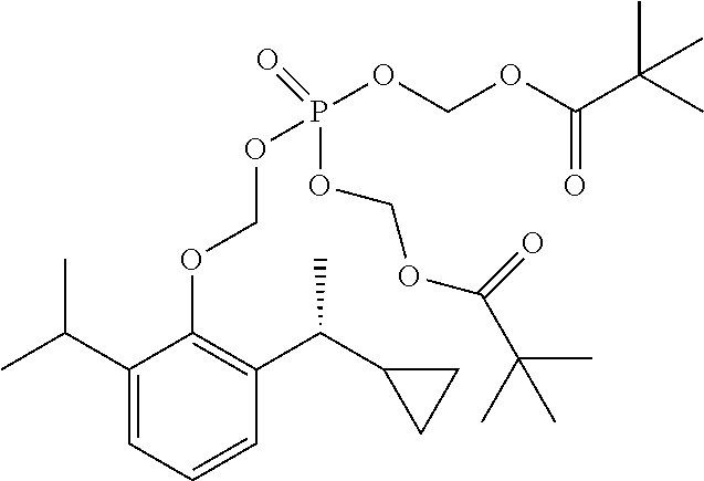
C1(C(C)C)=CC=CC(C(C2CC2)C)=C1OCOP(OCOC(C(C)(C)C)=O)(=O)OCOC(=O)C(C)(C)C
